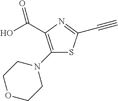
C(C1=C(N2CCOCC2)SC(C#C)=N1)(O)=O
